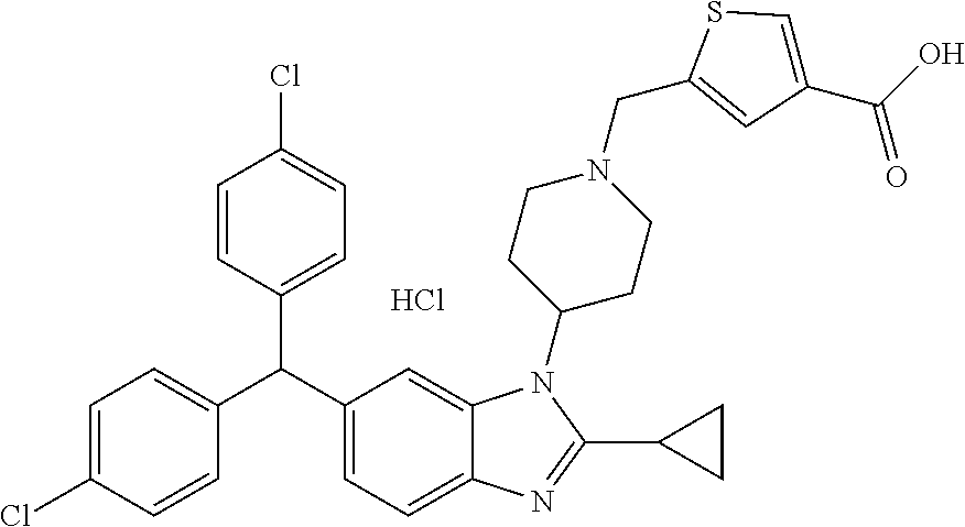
C1=C(Cl)C=CC(C(C2=CC=C3C(=C2)N(C2CCN(CC4=CC(C(O)=O)=CS4)CC2)C(C2CC2)=N3)C2=CC=C(Cl)C=C2)=C1.Cl
